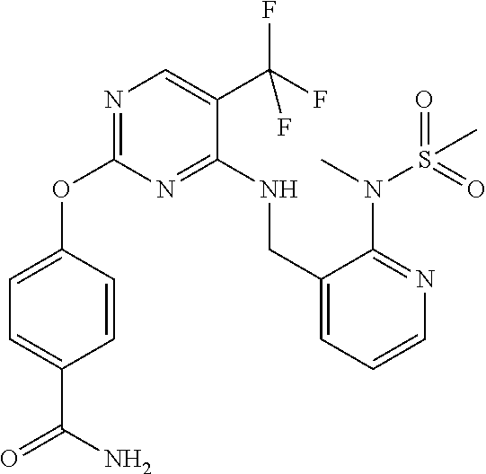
C1=C(OC2=NC=C(C(F)(F)F)C(NCC3=CC=CN=C3N(C)S(C)(=O)=O)=N2)C=CC(C(N)=O)=C1
